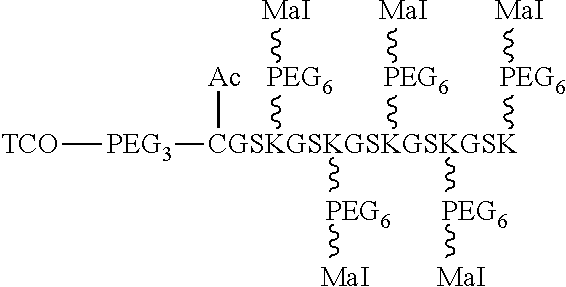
[TCO][PEG3][CGSKGSKGSKGSKGSK]([Ac])([PEG6][MaI])([PEG6][MaI])([PEG6][MaI])([PEG6][MaI])[PEG6][MaI]
